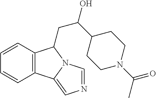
C12=C(C=CC=C1)C(CC(C1CCN(C(=O)C)CC1)O)N1C2=CN=C1
